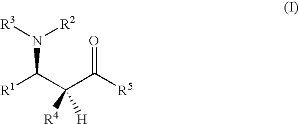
[R1]C(C(C([R5])=O)([R4])[H])N([R3])[R2]
